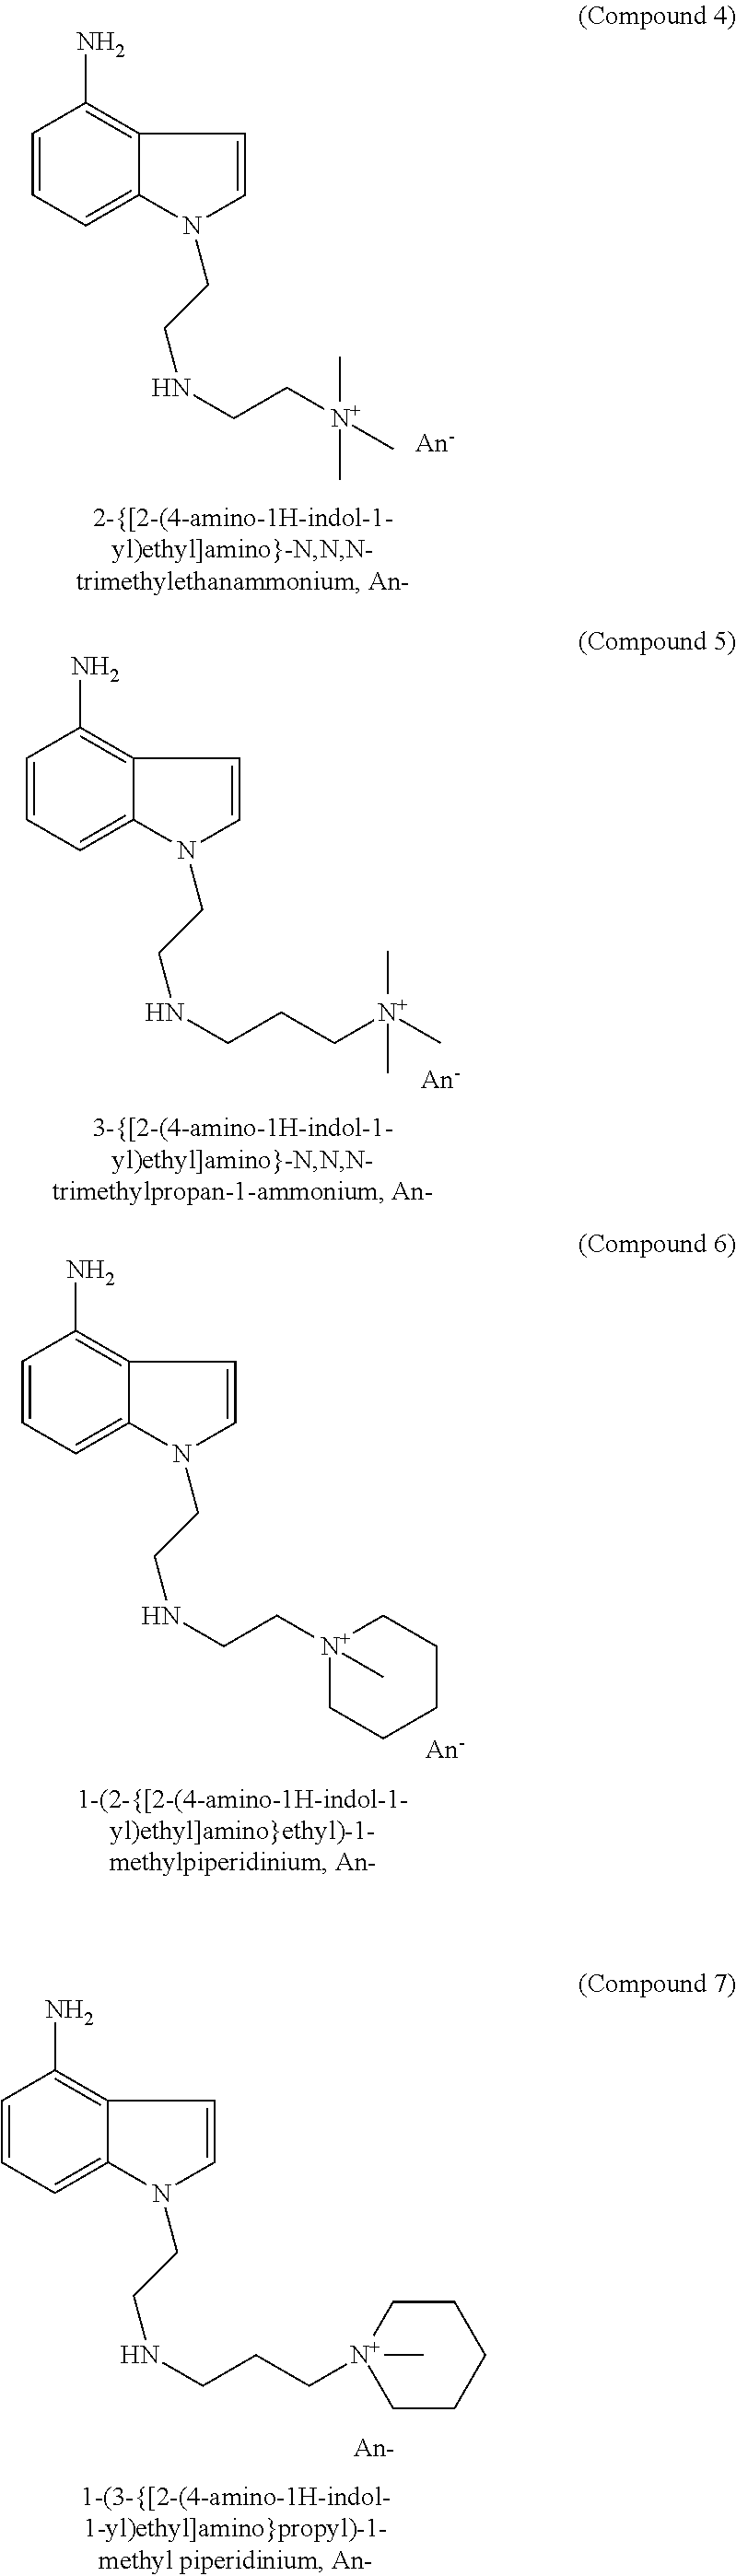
C12=C(N)C=CC=C1N(CCNCC[N+](C)(C)C)C=C2.C12=C(N)C=CC=C1N(CCNCCC[N+](C)(C)C)C=C2.C12=C(N)C=CC=C1N(CCNCC[N+]1(C)CCCCC1)C=C2.C12=C(N)C=CC=C1N(CCNCCC[N+]1(C)CCCCC1)C=C2
